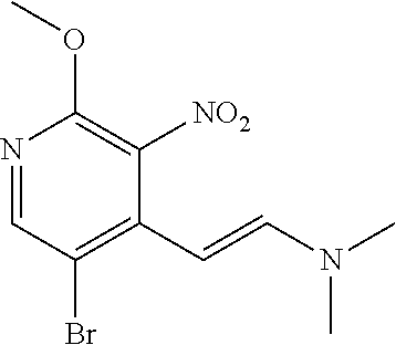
N1=CC(Br)=C(C=CN(C)C)C([NO2])=C1OC
